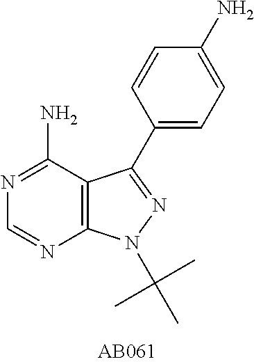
C12=C(C(N)=NC=N1)C(C1=CC=C(N)C=C1)=NN2C(C)(C)C
